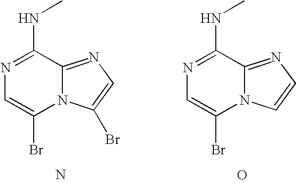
N1=C(NC)C2=NC=C(Br)N2C(Br)=C1.N.N1=C(NC)C2=NC=CN2C(Br)=C1.O
